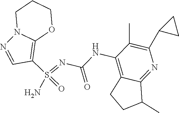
C1(S(=O)(=NC(NC2=C3C(=NC(C4CC4)=C2C)C(C)CC3)=O)N)=C2OCCCN2N=C1
